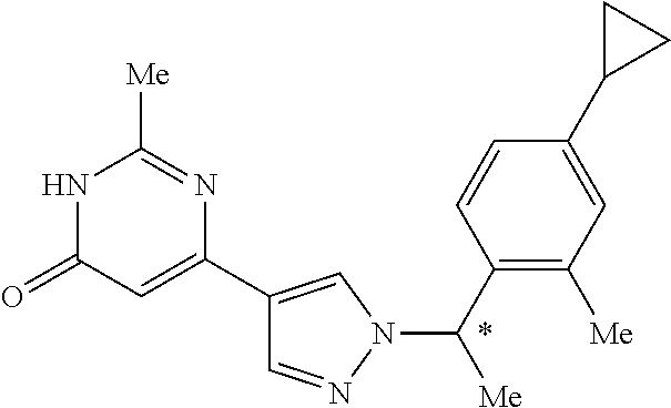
C1=NN(C(C2=C([Me])C=C(C3CC3)C=C2)[Me])C=C1C1=CC(=O)NC([Me])=N1
